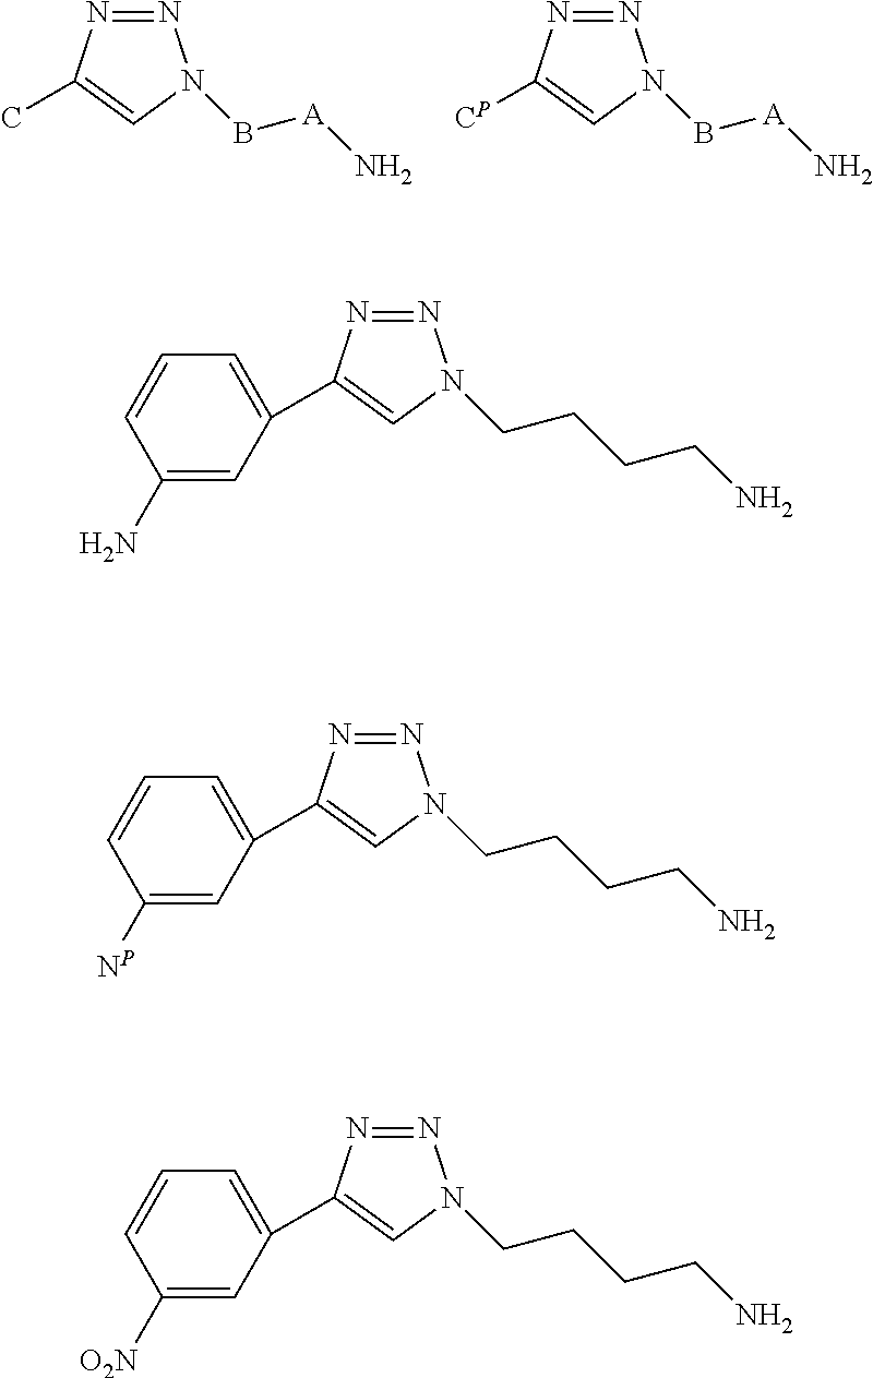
B(N1N=NC(C)=C1)[A]N.B(N1N=NC([CP])=C1)[A]N.C1(N)=CC(C2=CN(CCCCN)N=N2)=CC=C1.C1([NP])=CC(C2=CN(CCCCN)N=N2)=CC=C1.C1([O2N])=CC(C2=CN(CCCCN)N=N2)=CC=C1
